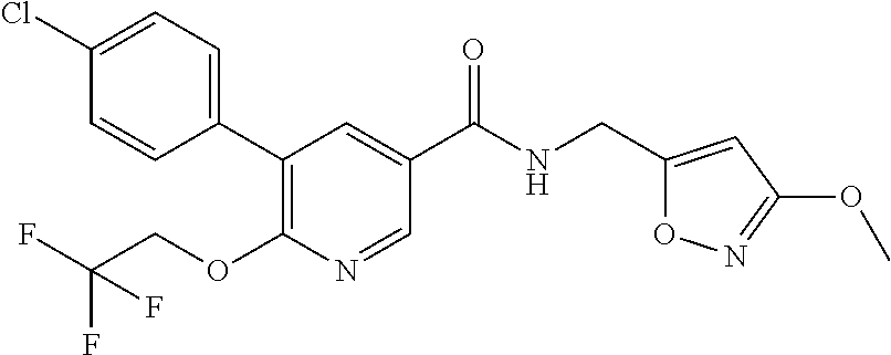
C1(Cl)=CC=C(C2=C(OCC(F)(F)F)N=CC(C(NCC3=CC(OC)=NO3)=O)=C2)C=C1
